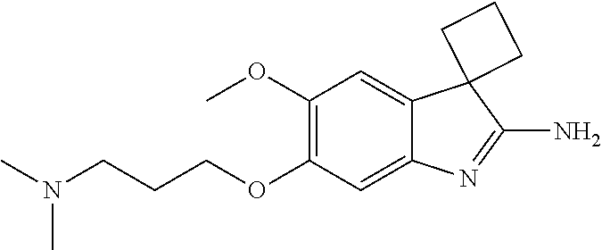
N(CCCOC1=C(OC)C=C2C(=C1)N=C(N)C21CCC1)(C)C
